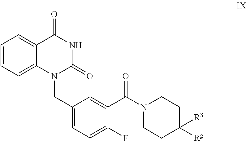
C1=C2C(=CC=C1)C(=O)NC(=O)N2CC1=CC=C(F)C(C(N2CCC([Rg])([R3])CC2)=O)=C1
